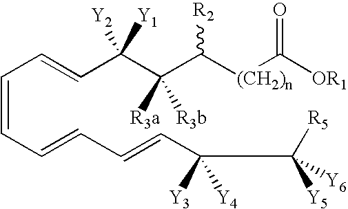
C(=CC=CC=CC(CC([R5])([Y5])[Y6])([Y3])[Y4])C=CC(C(C([(CH2)n]C([OR1])=O)[R2])([R3b])[R3a])([Y2])[Y1]
